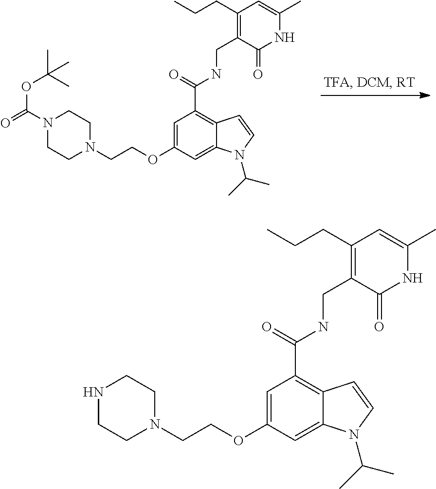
C1=C(OCCN2CCNCC2)C=C2C(=C1C(NCC1=C(CCC)C=C(C)NC1=O)=O)C=CN2C(C)C.C1=C(OCCN2CCN(C(=O)OC(C)(C)C)CC2)C=C2C(=C1C(NCC1=C(CCC)C=C(C)NC1=O)=O)C=CN2C(C)C
